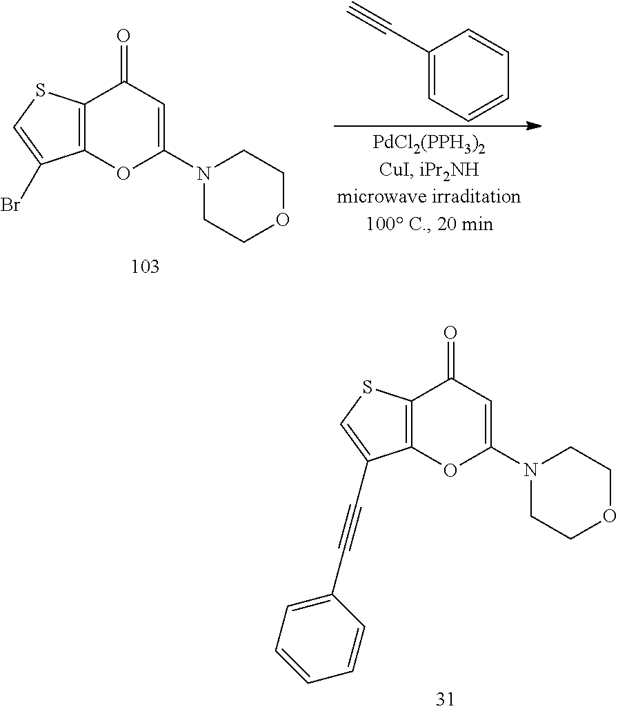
C12=C(OC(N3CCOCC3)=CC1=O)C(C#CC1=CC=CC=C1)=CS2.C12=C(C(Br)=CS1)OC(N1CCOCC1)=CC2=O.C1(C#C)=CC=CC=C1
